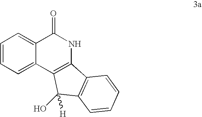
C1=CC=C2C(=C1)C(=O)NC1=C2C(O)([H])C2=C1C=CC=C2
